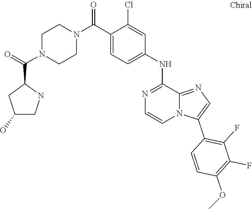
C1(C(=O)N2CCN(C(C3=CC=C(NC4=NC=CN5C4=NC=C5C4=C(F)C(F)=C(OC)C=C4)C=C3Cl)=O)CC2)CC(O)CN1
